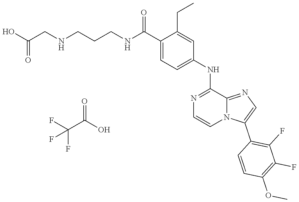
C(CNC(C1=CC=C(NC2=NC=CN3C2=NC=C3C2=C(F)C(F)=C(OC)C=C2)C=C1CC)=O)CNCC(O)=O.FC(C(O)=O)(F)F
